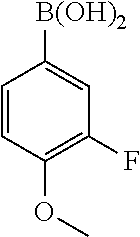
C1=CC(OC)=C(F)C=C1[B(OH)2]
